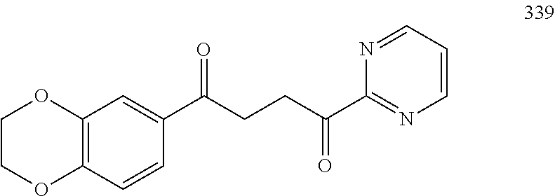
C12=C(C=CC(C(CCC(C3=NC=CC=N3)=O)=O)=C1)OCCO2
